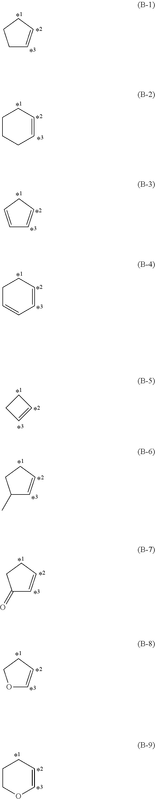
C1C=CCC1.C1CCC=CC1.C1=CCC=C1.C1C=CC=CC1.C1CC=C1.C1(C)C=CCC1.C1(=O)C=CCC1.O1C=CCC1.C1COC=CC1
